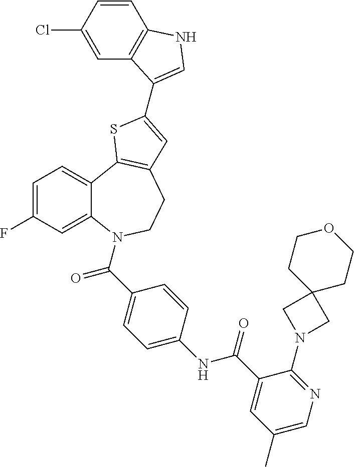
C1=C(F)C=C2C(=C1)C1=C(CCN2C(=O)C2=CC=C(NC(=O)C3=CC(C)=CN=C3N3CC4(C3)CCOCC4)C=C2)C=C(C2=CNC3=C2C=C(Cl)C=C3)S1
